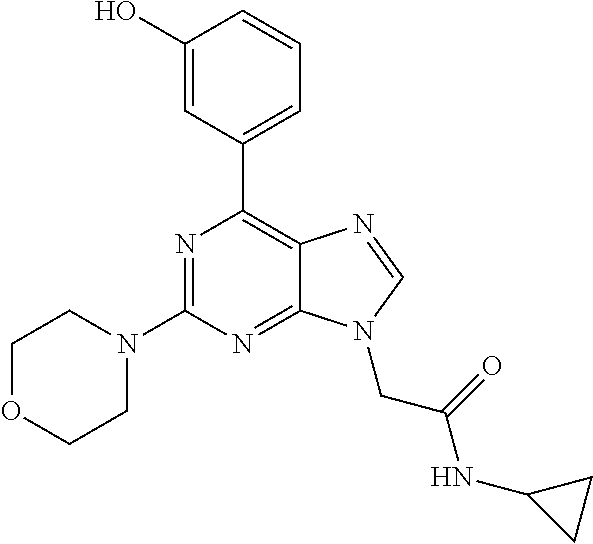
N1=C(N2CCOCC2)N=C2C(=C1C1=CC=CC(O)=C1)N=CN2CC(NC1CC1)=O
